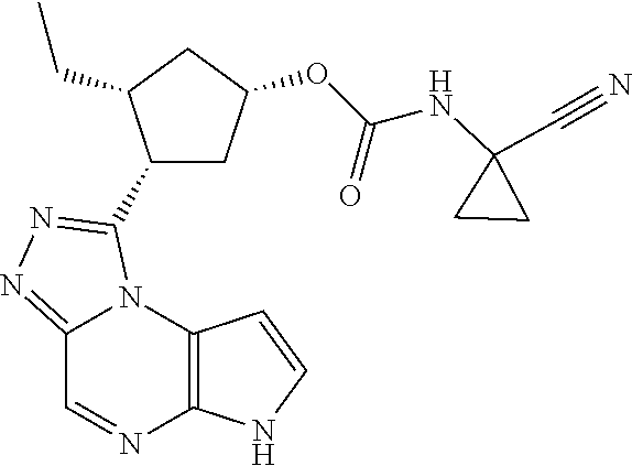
C12=NN=C(C3CC(OC(NC4(C#N)CC4)=O)CC3CC)N1C1=C(N=C2)NC=C1
